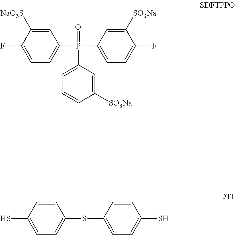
C1=C([NaO3S])C(F)=CC=C1P(=O)(C1=CC=C(F)C([SO3Na])=C1)C1=CC=CC([SO3Na])=C1.C1=CC(S)=CC=C1SC1=CC=C(S)C=C1
